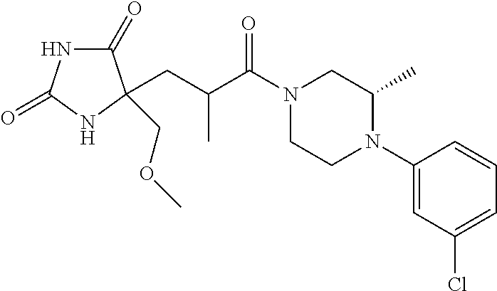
C1(=O)NC(=O)NC1(COC)CC(C)C(=O)N1CCN(C2=CC(Cl)=CC=C2)C(C)C1
